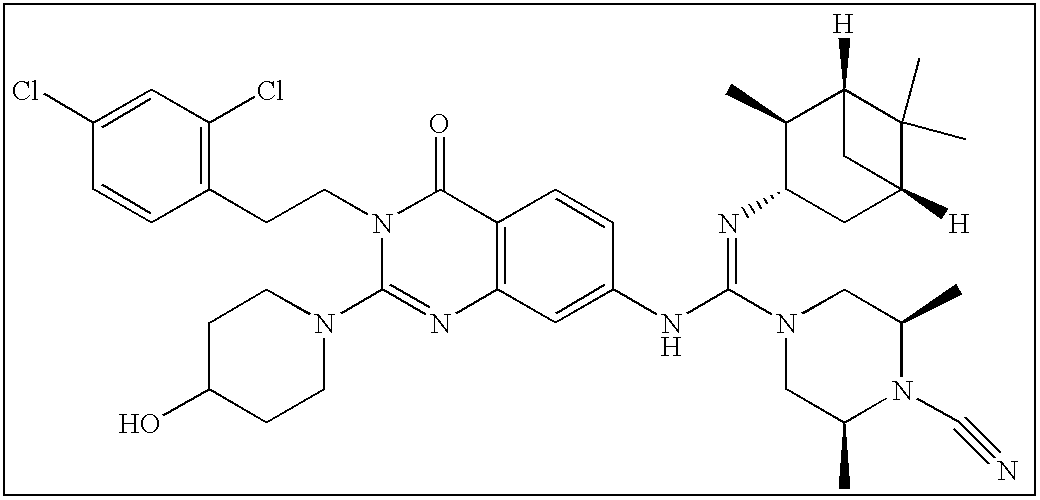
C1(Cl)=CC(Cl)=C(CCN2C(N3CCC(O)CC3)=NC3=C(C2=O)C=CC(NC(=NC2CC4([H])C(C)(C)C([H])(C2C)C4)N2CC(C)N(C#N)C(C)C2)=C3)C=C1
